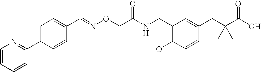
C1=C(C2=NC=CC=C2)C=CC(C(=NOCC(NCC2=C(OC)C=CC(CC3(C(O)=O)CC3)=C2)=O)C)=C1
